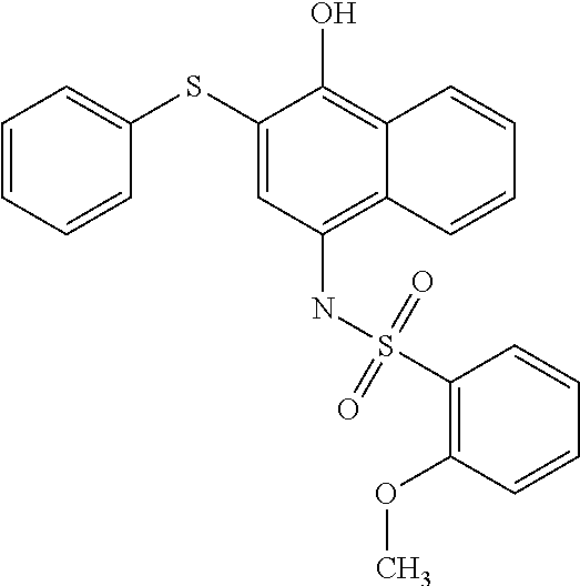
C1=CC=CC(SC2=CC(NS(C3=C(OC)C=CC=C3)(=O)=O)=C3C(=C2O)C=CC=C3)=C1
